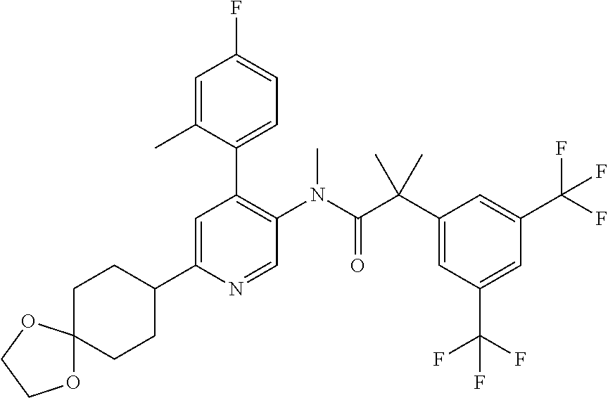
C1CC(C2=CC(C3=CC=C(F)C=C3C)=C(N(C(C(C3=CC(C(F)(F)F)=CC(C(F)(F)F)=C3)(C)C)=O)C)C=N2)CCC12OCCO2
